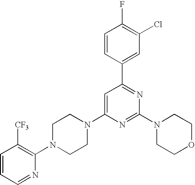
C1=CC(C2=NC(N3CCOCC3)=NC(N3CCN(C4=C([CF3])C=CC=N4)CC3)=C2)=CC(Cl)=C1F
